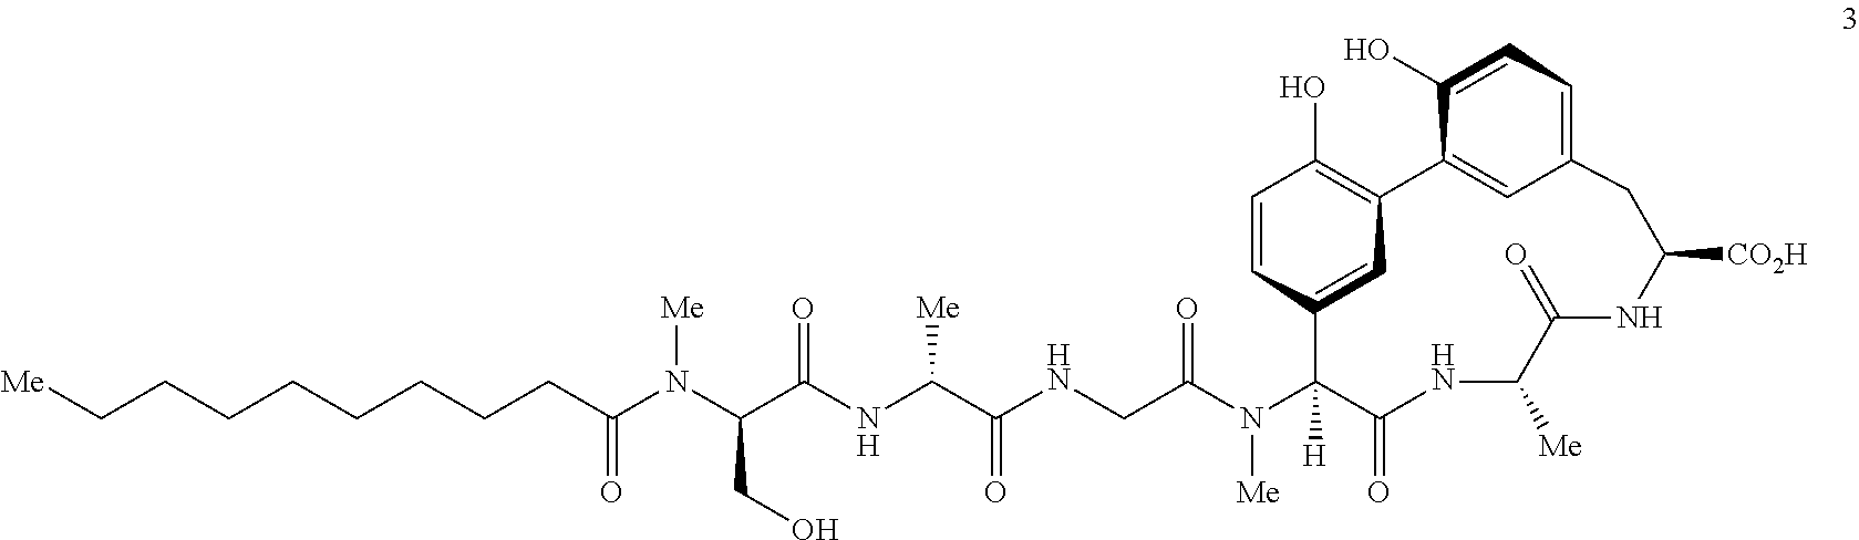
C(CCCCC(N(C(C(NC(C(NCC(N([Me])C1([H])C2=CC(=C(O)C=C2)C2=CC(=CC=C2O)CC([CO2H])NC(=O)C([Me])NC1=O)=O)=O)[Me])=O)CO)[Me])=O)CCC[Me]
